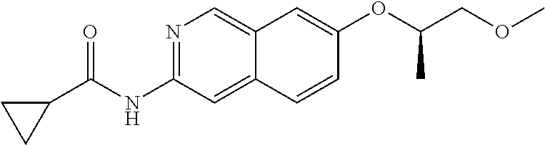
N1=C(NC(C2CC2)=O)C=C2C(=C1)C=C(OC(COC)C)C=C2
